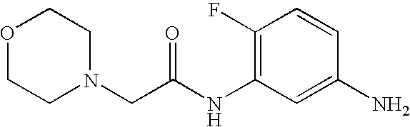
N1(CC(NC2=C(F)C=CC(N)=C2)=O)CCOCC1
